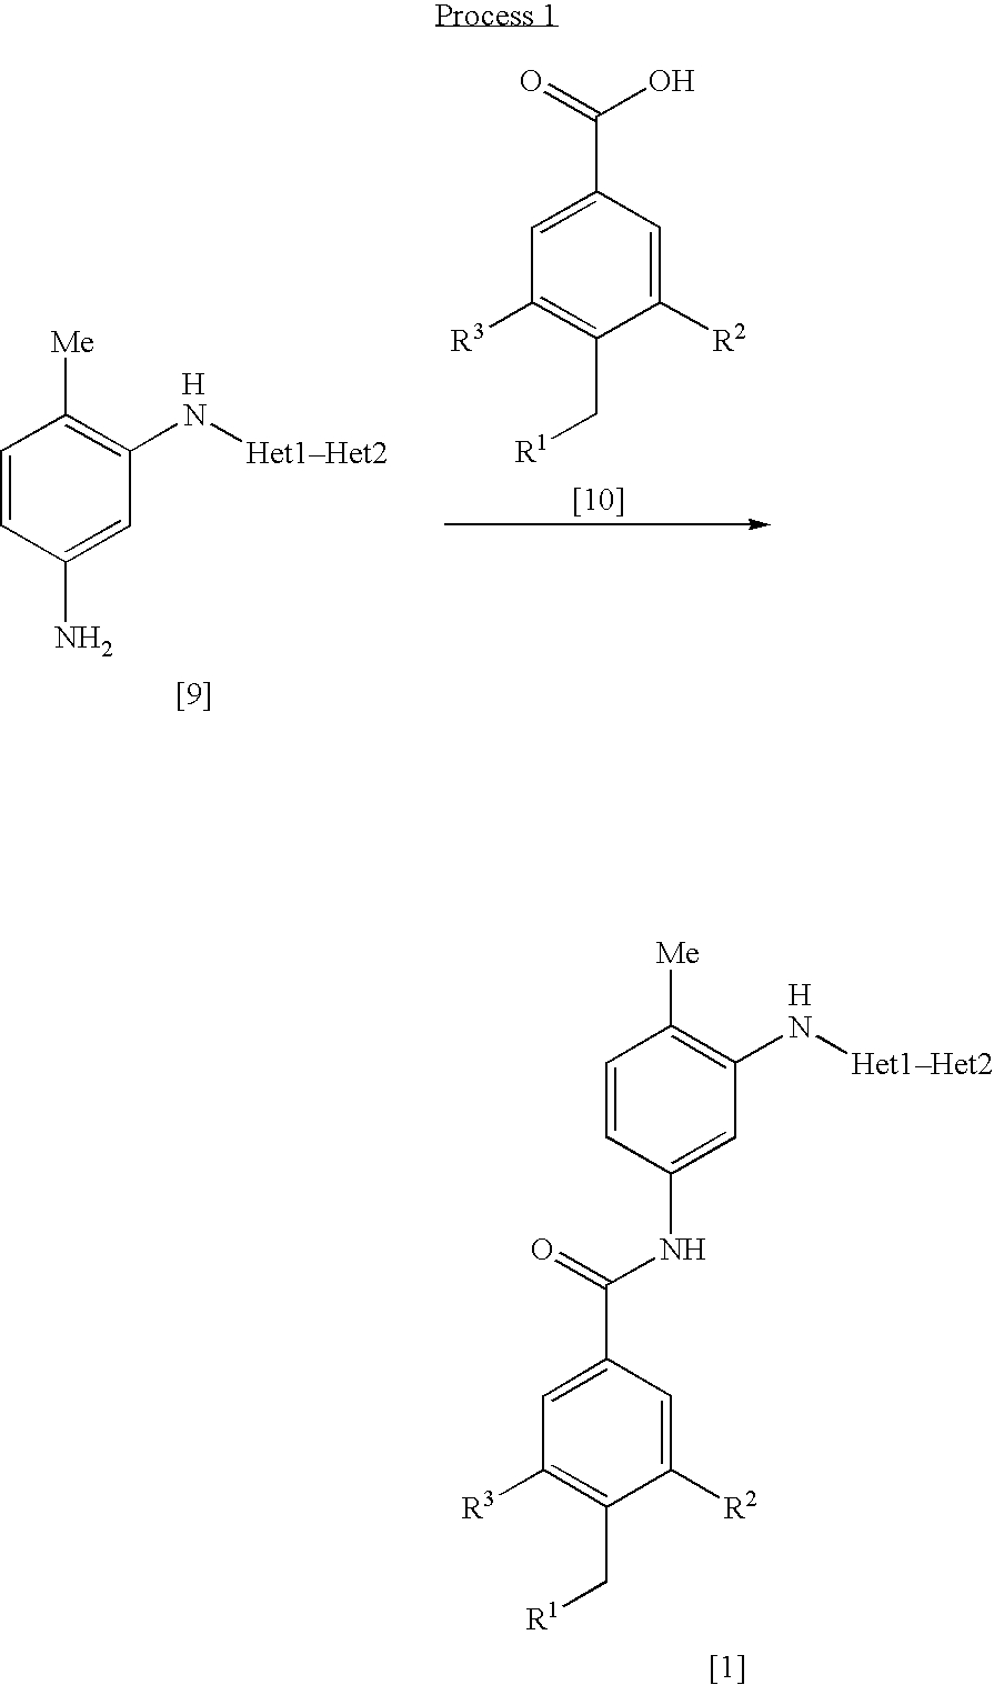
C1=C(C(NC2=CC(N[Het1Het2])=C([Me])C=C2)=O)C=C([R2])C(C[R1])=C1[R3].[H].C1=C(C(=O)O)C=C([R2])C(C[R1])=C1[R3].C1=CC(N)=CC(N[Het1Het2])=C1[Me].[H]
